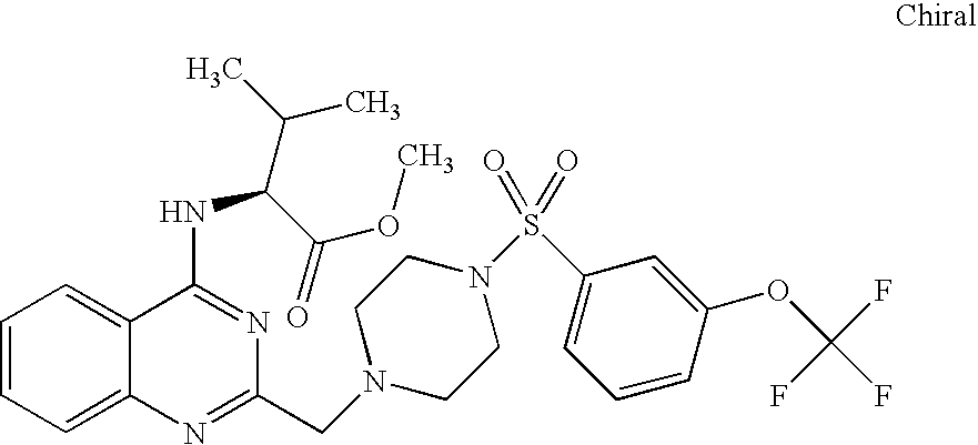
C1=CC=C2C(=C1)C(NC(C(C)C)C(=O)OC)=NC(CN1CCN(S(C3=CC=CC(OC(F)(F)F)=C3)(=O)=O)CC1)=N2
